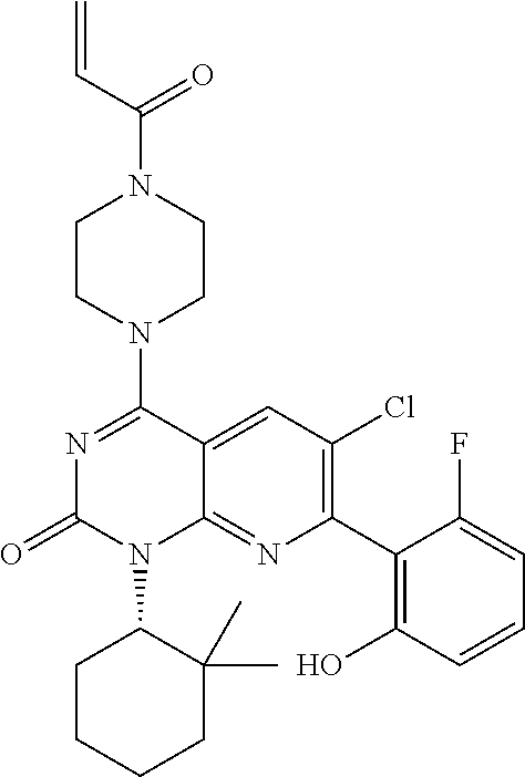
C1CN(C2=NC(=O)N(C3CCCCC3(C)C)C3=NC(C4=C(O)C=CC=C4F)=C(Cl)C=C23)CCN1C(C=C)=O
